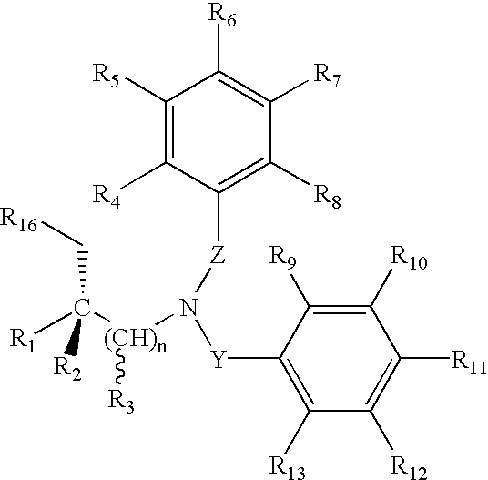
C1([R8])=C([Z]N([Y]C2=C([R13])C([R12])=C([R11])C([R10])=C2[R9])[(CH)n](C([R1])(C[R16])[R2])[R3])C([R4])=C([R5])C([R6])=C1[R7]
